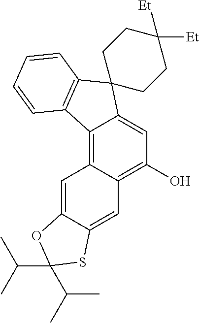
C1(O)=C2C(=C3C(=C1)C1(C4=C3C=CC=C4)CCC([Et])([Et])CC1)C=C1C(=C2)SC(C(C)C)(C(C)C)O1
